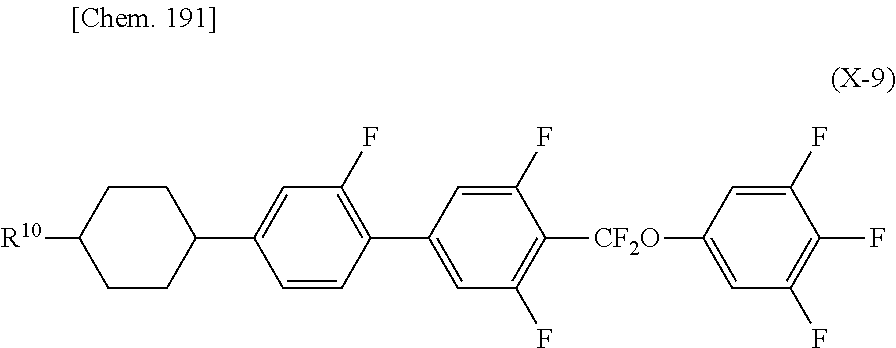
C1(C2=C(F)C=C(C3CCC([R10])CC3)C=C2)=CC(F)=C([CF2O]C2=CC(F)=C(F)C(F)=C2)C(F)=C1
